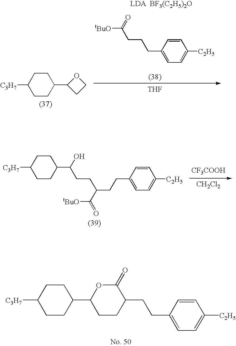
[C3H7]C1CCC(C2CCO2)CC1.[BF3(C2H5)2O].[tBuO]C(CCCC1=CC=C([C2H5])C=C1)=O.[THF].[CF3COOH].[CH2Cl2].[C3H7]C1CCC(C(O)CCC(CCC2=CC=C([C2H5])C=C2)C([tBuO])=O)CC1.[C3H7]C1CCC(C2CCC(CCC3=CC=C([C2H5])C=C3)C(=O)O2)CC1
